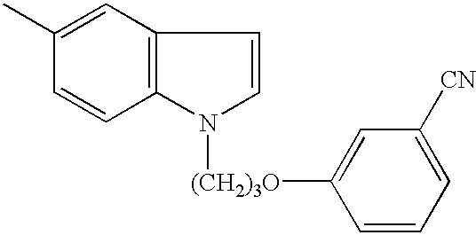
C12=C(C=C(C)C=C1)C=CN2[(CH2)3O]C1=CC([CN])=CC=C1
